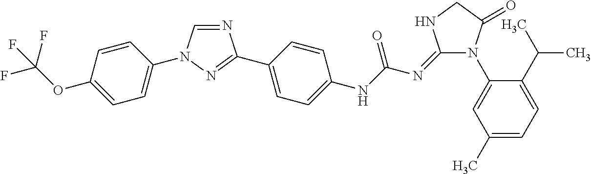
N1=CN(C2=CC=C(OC(F)(F)F)C=C2)N=C1C1=CC=C(NC(N=C2N(C3=CC(C)=CC=C3C(C)C)C(=O)CN2)=O)C=C1
